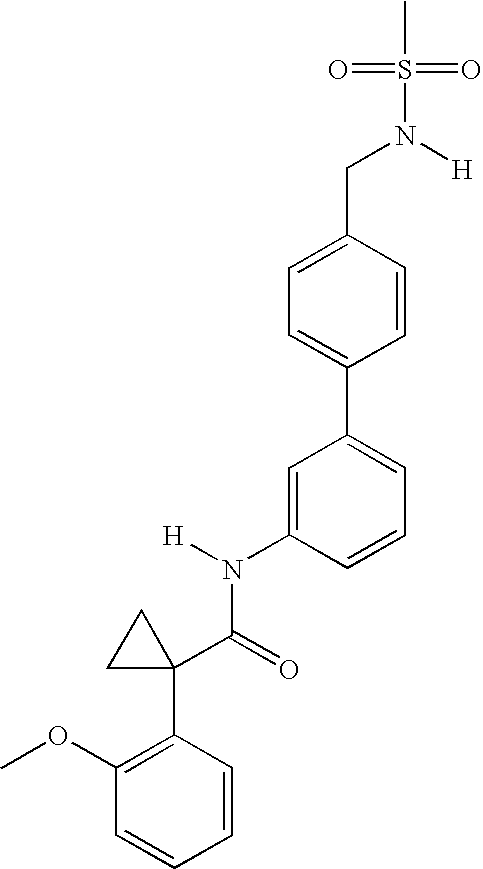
C1=C(N(C(C2(C3=C(OC)C=CC=C3)CC2)=O)[H])C=CC=C1C1=CC=C(CN(S(=O)(=O)C)[H])C=C1
